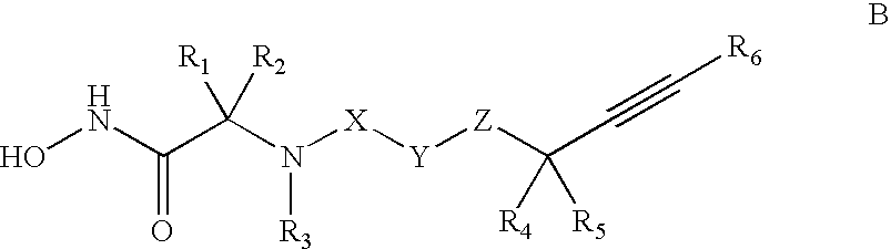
ONC(C(N([X][Y][Z]C(C#C[R6])([R4])[R5])[R3])([R1])[R2])=O
